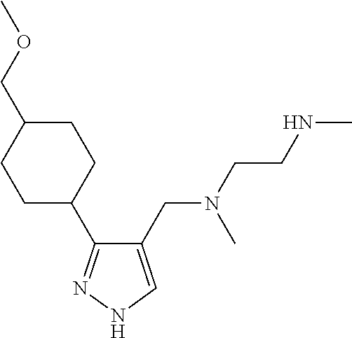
C1(CN(C)CCNC)=CNN=C1C1CCC(COC)CC1
